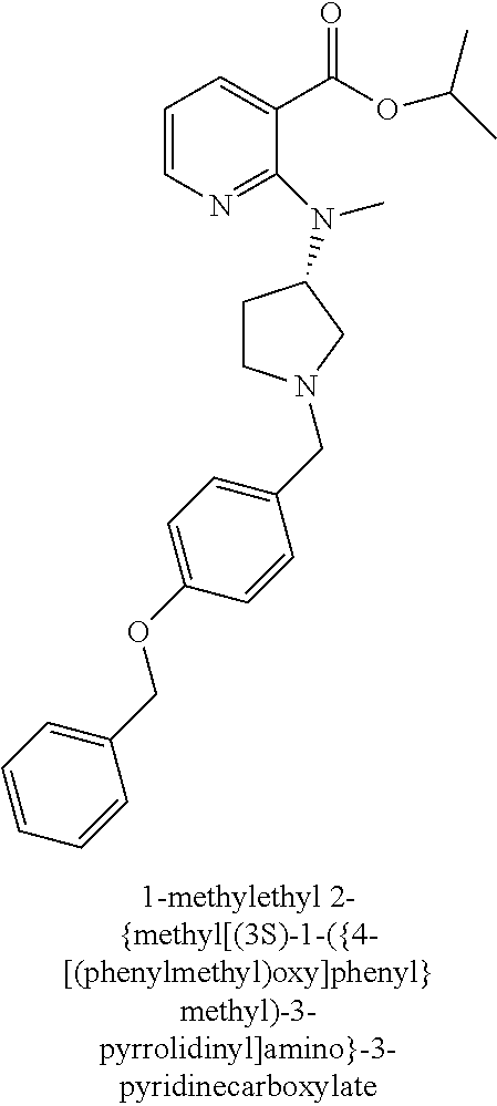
C1=CN=C(N(C)C2CCN(CC3=CC=C(OCC4=CC=CC=C4)C=C3)C2)C(C(OC(C)C)=O)=C1
